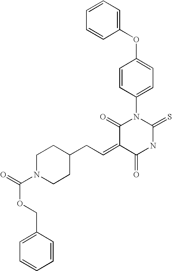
C1=CC=CC(OC2=CC=C(N3C(=O)C(=CCC4CCN(C(=O)OCC5=CC=CC=C5)CC4)C(=O)NC3=S)C=C2)=C1
